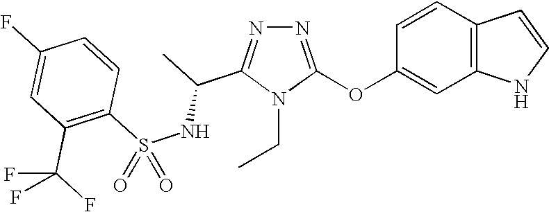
N1=C(OC2=CC3=C(C=C2)C=CN3)N(CC)C(C(C)NS(C2=C(C(F)(F)F)C=C(F)C=C2)(=O)=O)=N1
